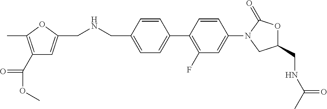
C(NCC1=CC=C(C2=C(F)C=C(N3CC(CNC(C)=O)OC3=O)C=C2)C=C1)C1=CC(C(=O)OC)=C(C)O1
